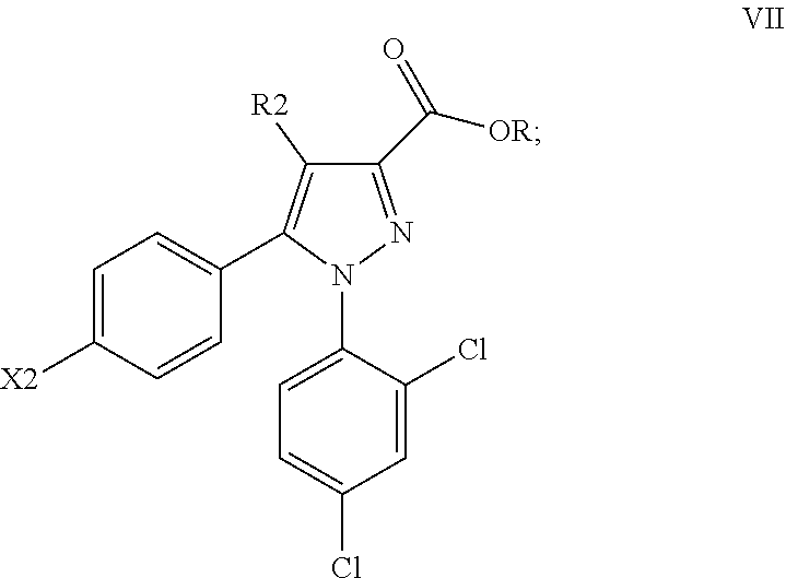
N1(C2=CC=C(Cl)C=C2Cl)N=C(C([OR])=O)C([R2])=C1C1=CC=C([X2])C=C1
